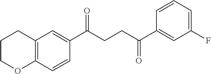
C1(C(CCC(C2=CC(F)=CC=C2)=O)=O)=CC2=C(C=C1)OCCC2
